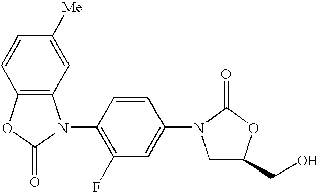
C12=C(OC(=O)N1C1=C(F)C=C(N3CC(CO)OC3=O)C=C1)C=CC([Me])=C2
